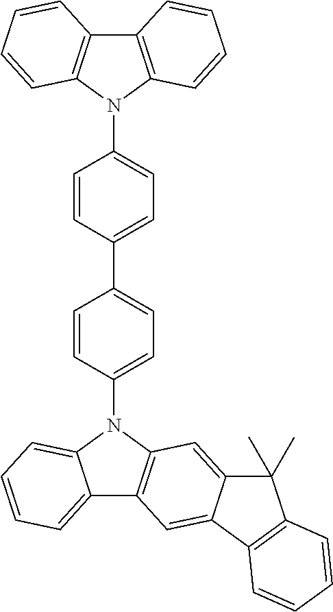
C12=CC=CC=C1N(C1=CC=C(C3=CC=C(N4C5=C(C6=C4C=CC=C6)C=CC=C5)C=C3)C=C1)C1=C2C=C2C(=C1)C(C)(C)C1=C2C=CC=C1
